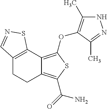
C12=C(C3=C(OC4=C(C)NN=C4C)SC(C(=O)N)=C3CC1)SN=C2
